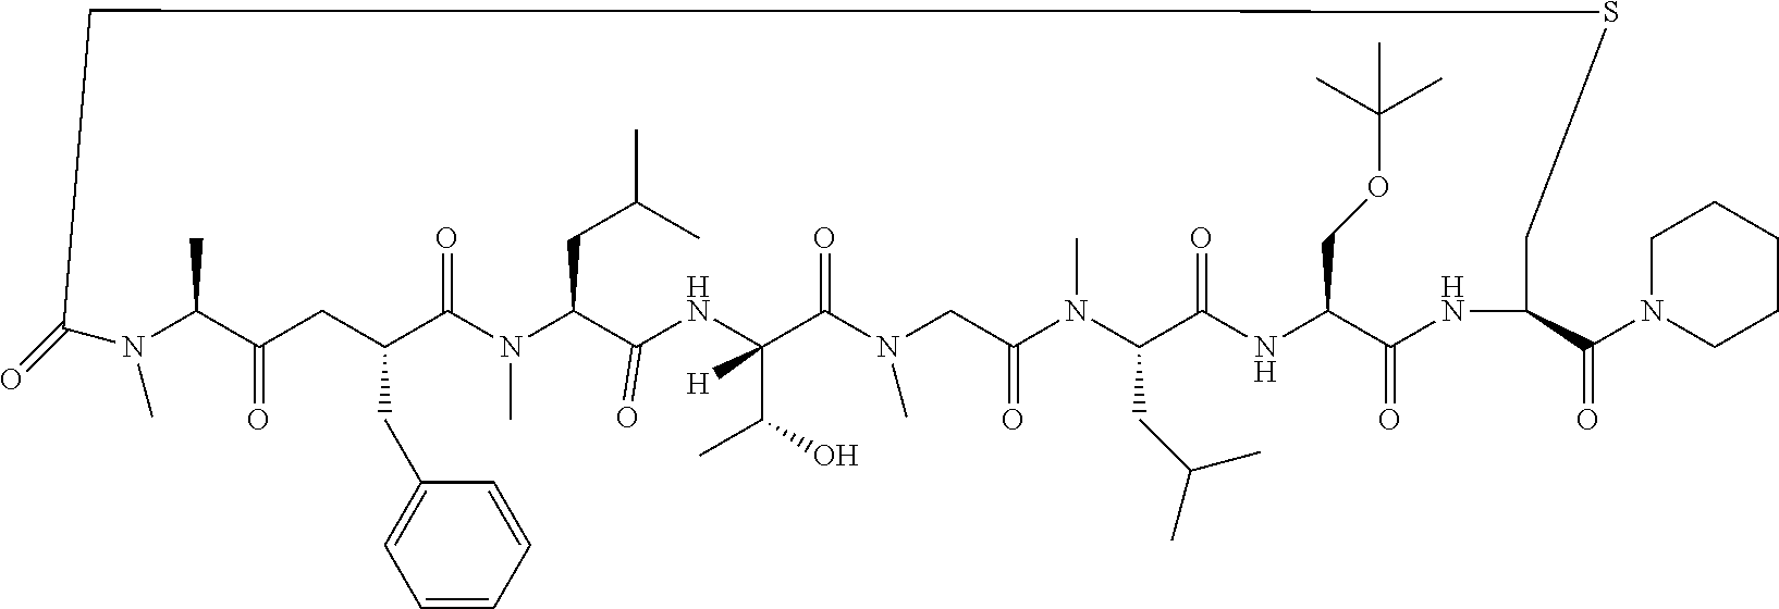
C1C(CC2=CC=CC=C2)C(=O)N(C)C(CC(C)C)C(=O)NC(C(O)C)([H])C(=O)N(C)CC(=O)N(C)C(CC(C)C)C(=O)NC(COC(C)(C)C)C(=O)NC(C(N2CCCCC2)=O)CSCC(=O)N(C)C(C)C1=O
